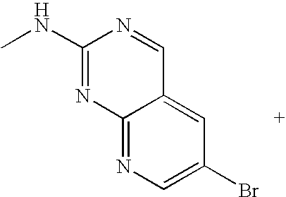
BrC1=CN=C2C(=C1)C=NC(NC)=N2
